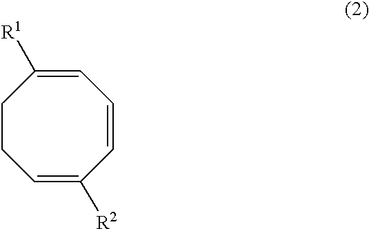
C1CC=C([R2])C=CC=C1[R1]
